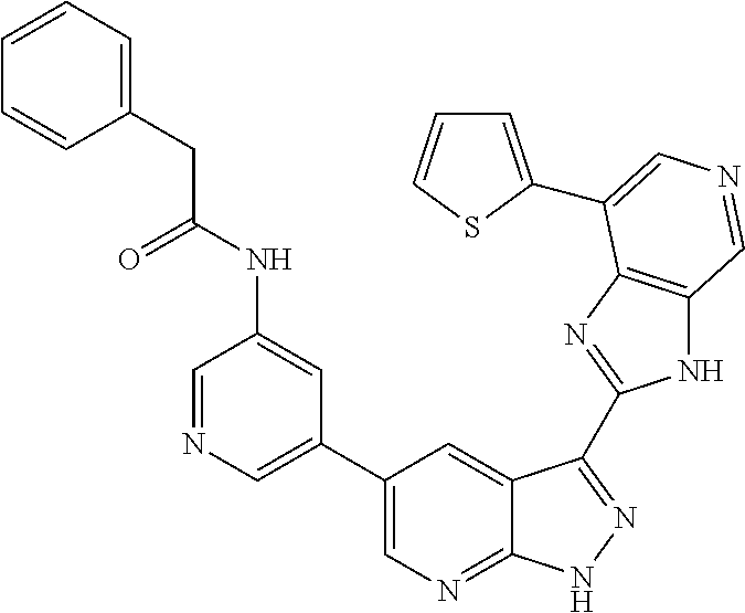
C1(C2=CN=CC(NC(CC3=CC=CC=C3)=O)=C2)=CN=C2C(=C1)C(C1=NC3=C(N1)C=NC=C3C1=CC=CS1)=NN2
